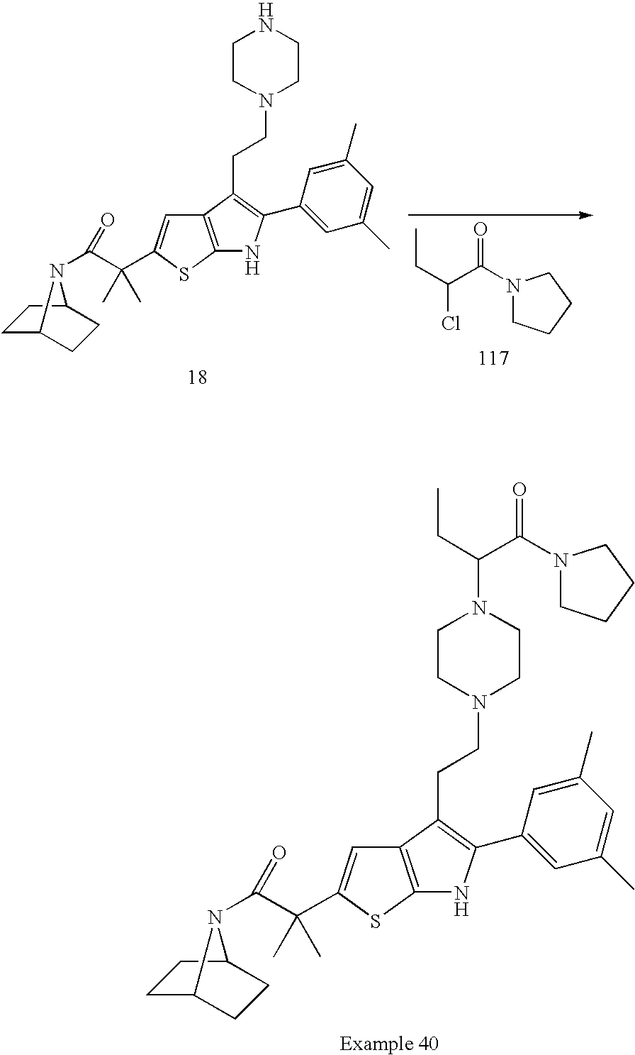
C1C2CCC(C1)N2C(C(C)(C)C1=CC2=C(S1)NC(C1=CC(C)=CC(C)=C1)=C2CCN1CCN(C(C(=O)N2CCCC2)CC)CC1)=O.ClC(C(=O)N1CCCC1)CC.C1C2CCC(C1)N2C(C(C)(C)C1=CC2=C(S1)NC(C1=CC(C)=CC(C)=C1)=C2CCN1CCNCC1)=O
